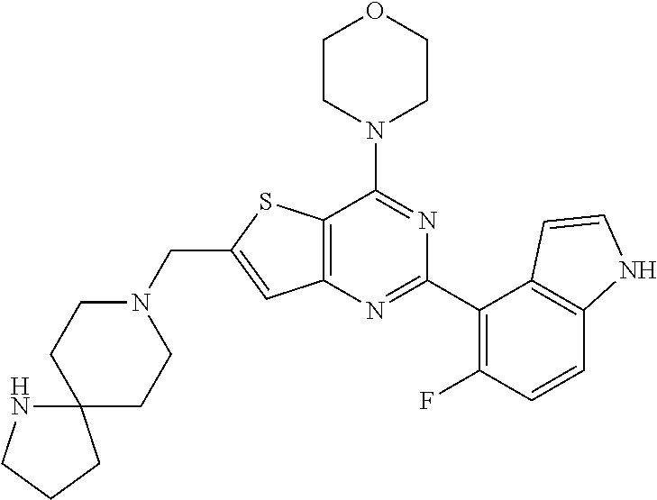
C12=C(N=C(C3=C(F)C=CC4=C3C=CN4)N=C1N1CCOCC1)C=C(CN1CCC3(CC1)NCCC3)S2
